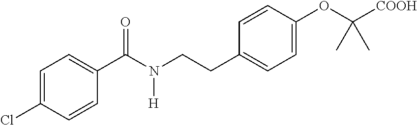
C1=C(Cl)C=CC(C(N(CCC2=CC=C(OC([COOH])(C)C)C=C2)[H])=O)=C1
